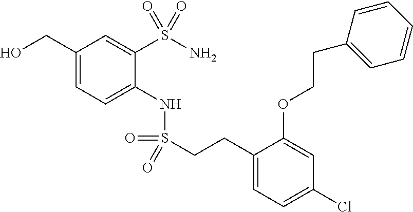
C1(CO)=CC=C(NS(=O)(=O)CCC2=CC=C(Cl)C=C2OCCC2=CC=CC=C2)C(S(N)(=O)=O)=C1
